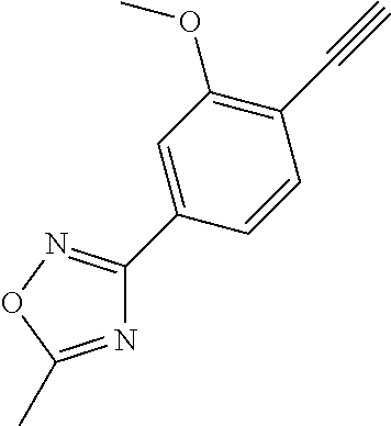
N1=C(C)ON=C1C1=CC(OC)=C(C#C)C=C1
